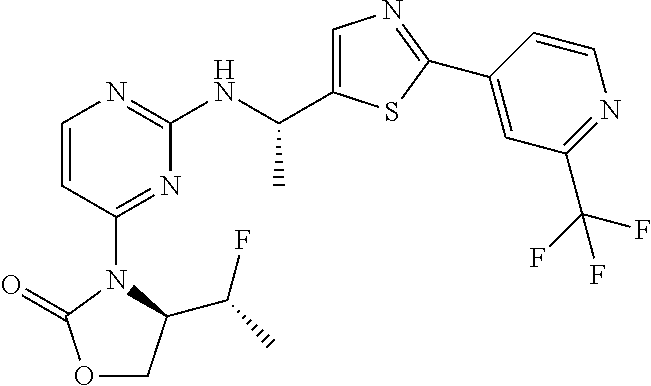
C1=C(C(NC2=NC=CC(N3C(C(C)F)COC3=O)=N2)C)SC(C2=CC(C(F)(F)F)=NC=C2)=N1
